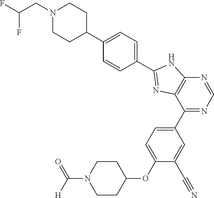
C1CC(OC2=CC=C(C3=NC=NC4=C3N=C(C3=CC=C(C5CCN(CC(F)F)CC5)C=C3)N4)C=C2C#N)CCN1C([H])=O
